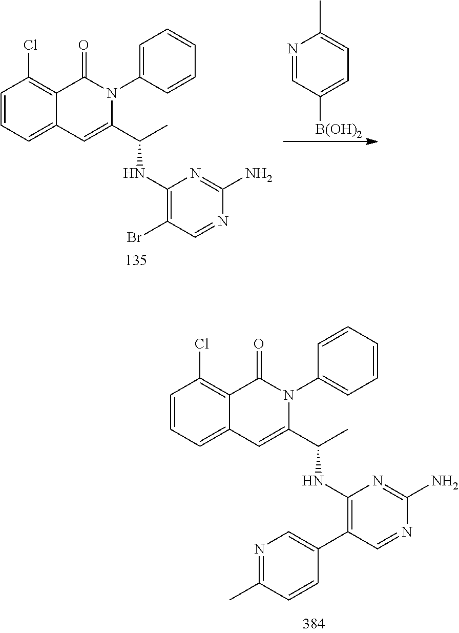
C1=CC=C2C(=C1Cl)C(=O)N(C1=CC=CC=C1)C(C(C)NC1=C(C3=CN=C(C)C=C3)C=NC(N)=N1)=C2.C1=CC=C2C(=C1Cl)C(=O)N(C1=CC=CC=C1)C(C(C)NC1=C(Br)C=NC(N)=N1)=C2.N1=CC([B(OH)2])=CC=C1C
